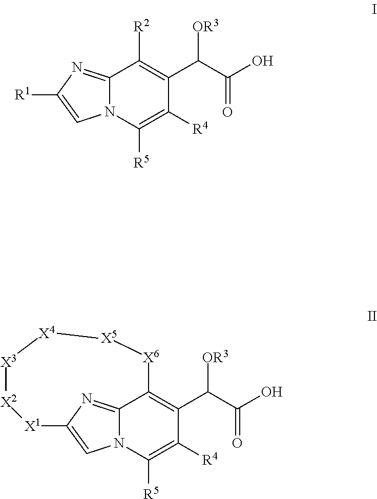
[R1]C1=CN2C(=N1)C([R2])=C(C(C(O)=O)[OR3])C([R4])=C2[R5].[X1]1C2=CN3C(=N2)C(=C(C(C(O)=O)[OR3])C([R4])=C3[R5])[X6][X5][X4][X3][X2]1
